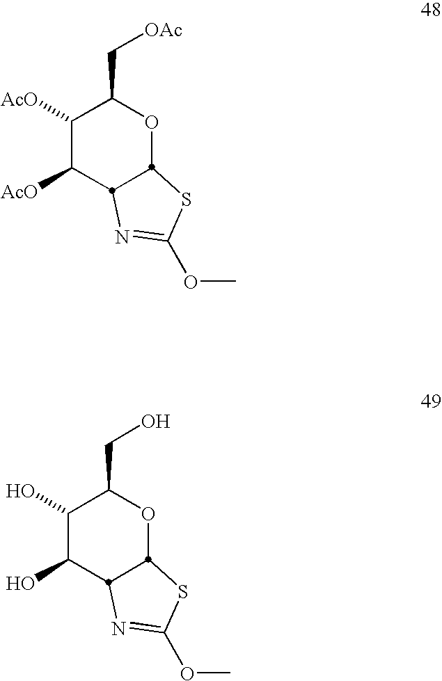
C1([AcO])C([AcO])C2N=C(OC)SC2OC1C[OAc].C1(O)C(O)C2N=C(OC)SC2OC1CO
